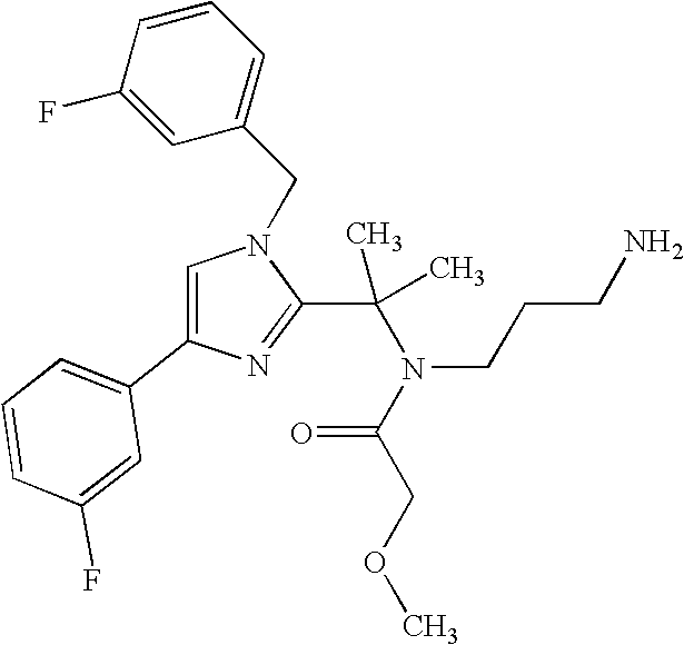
N(CCCN)(C(COC)=O)C(C1=NC(C2=CC=CC(F)=C2)=CN1CC1=CC=CC(F)=C1)(C)C
